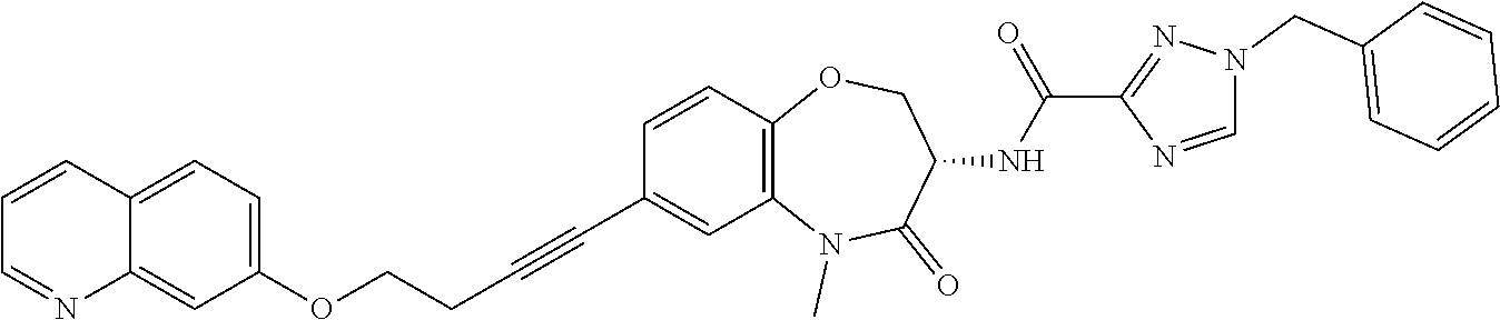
N1(C)C2=C(C=CC(C#CCCOC3=CC=C4C(=C3)N=CC=C4)=C2)OCC(NC(C2=NN(CC3=CC=CC=C3)C=N2)=O)C1=O
